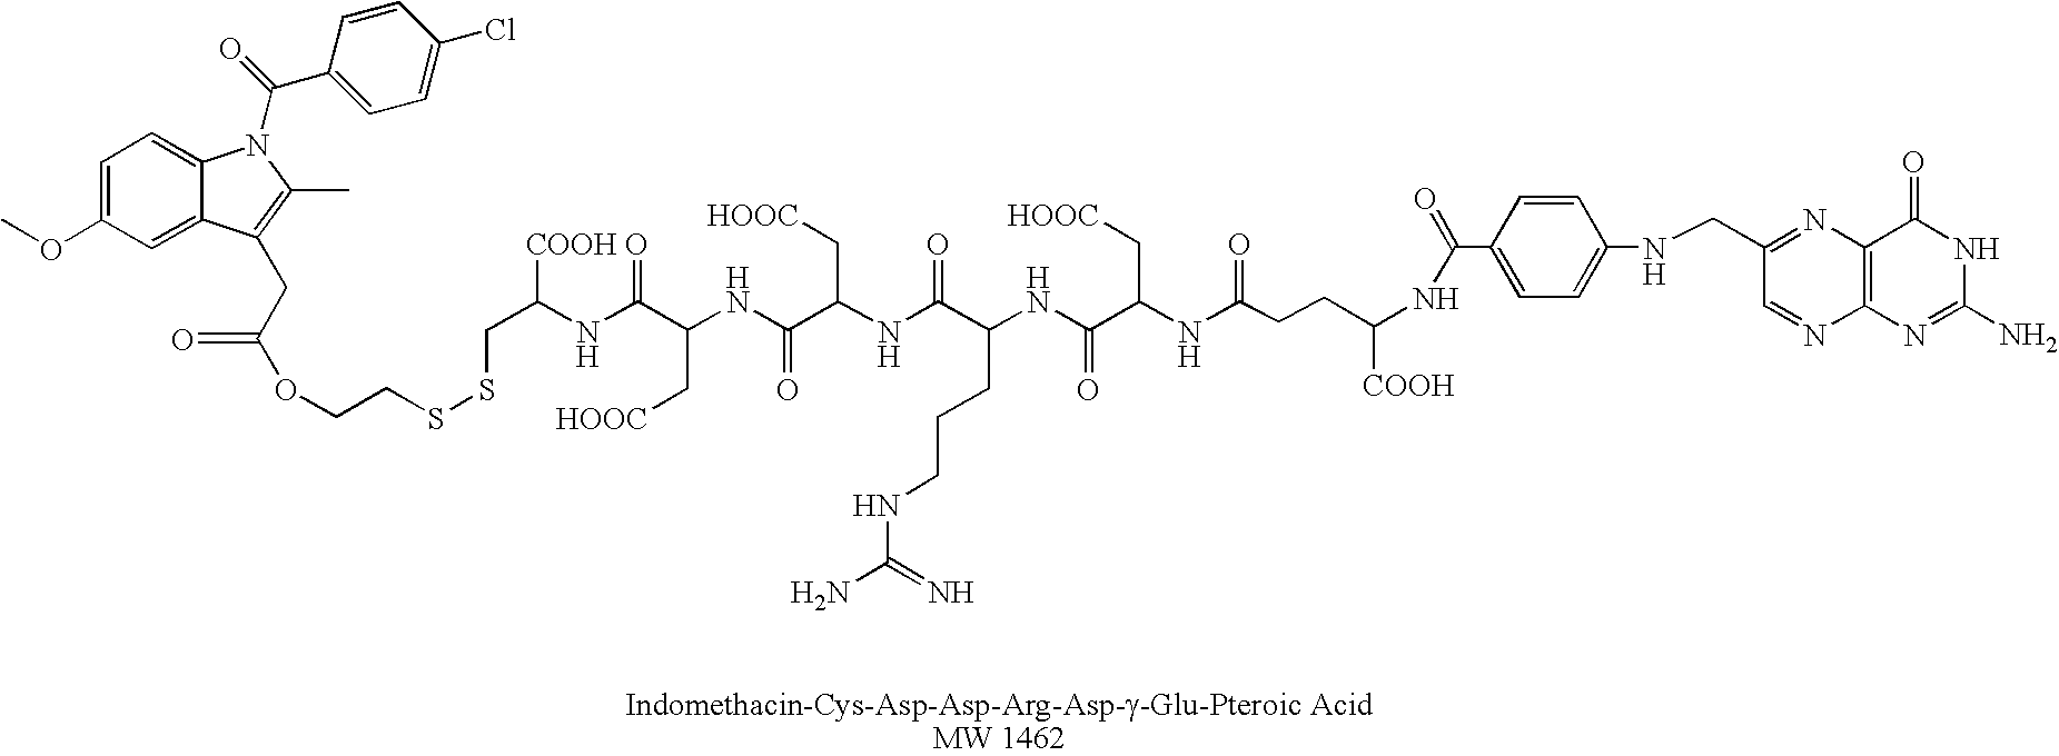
C(C(NC(C(NC(=O)C(C[HOOC])NC(C(CCCNC(=N)N)NC(C(NC(CCC(NC(C1=CC=C(NCC2=NC3=C(N=C2)N=C(N)NC3=O)C=C1)=O)[COOH])=O)C[HOOC])=O)=O)C[HOOC])=O)[COOH])SSCCOC(CC1=C(C)N(C(C2=CC=C(Cl)C=C2)=O)C2=CC=C(OC)C=C21)=O
